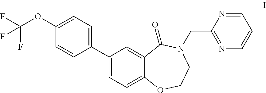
C1(C2=CC=C3C(=C2)C(=O)N(CC2=NC=CC=N2)CCO3)=CC=C(OC(F)(F)F)C=C1
